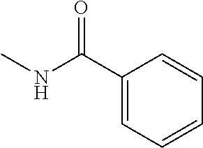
C1(C(NC)=O)=CC=CC=C1
